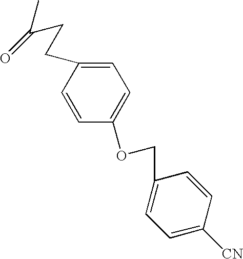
C1=C(CCC(C)=O)C=CC(OCC2=CC=C([CN])C=C2)=C1
